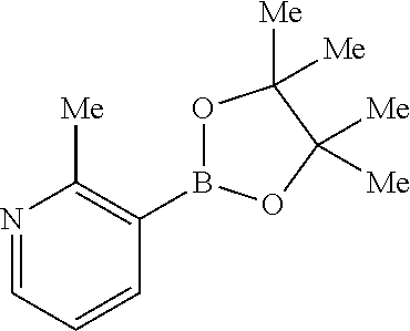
O1B(C2=C([Me])N=CC=C2)OC([Me])([Me])C1([Me])[Me]
